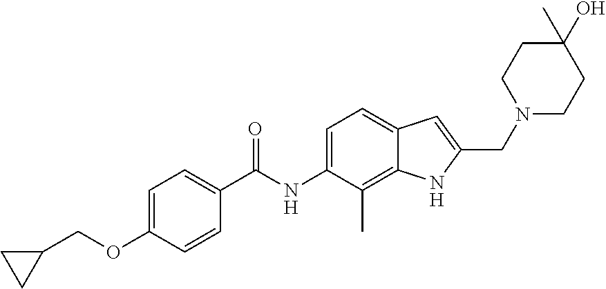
C1(COC2=CC=C(C(=O)NC3=CC=C4C(=C3C)NC(CN3CCC(C)(O)CC3)=C4)C=C2)CC1
